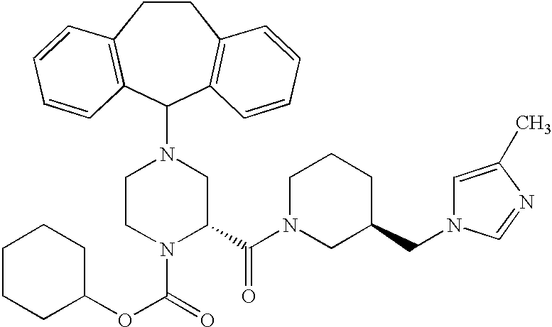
C1CC2=C(C(N3CCN(C(=O)OC4CCCCC4)C(C(N4CC(CN5C=C(C)N=C5)CCC4)=O)C3)C3=C1C=CC=C3)C=CC=C2
